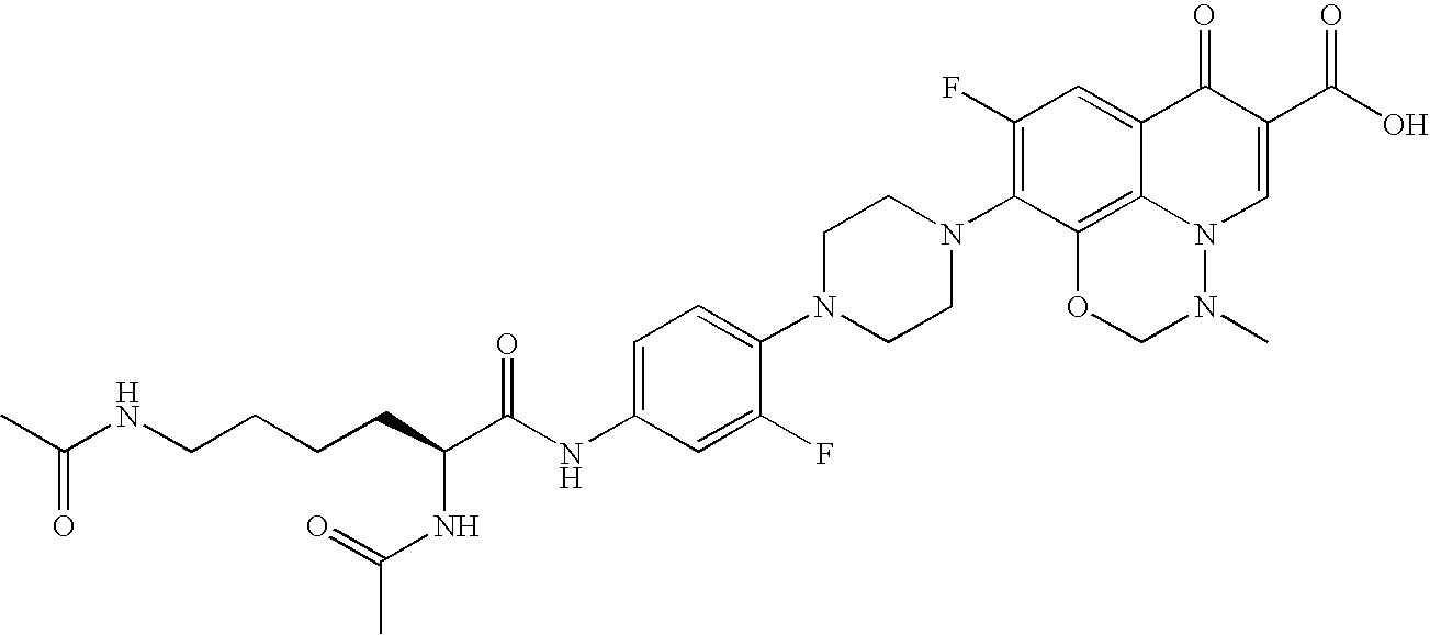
CC(NCCCCC(C(NC1=CC=C(N2CCN(C3=C(F)C=C4C5=C3OCN(C)N5C=C(C(O)=O)C4=O)CC2)C(F)=C1)=O)NC(C)=O)=O
